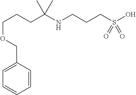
C(CCC(NCCCS(O)(=O)=O)(C)C)OCC1=CC=CC=C1
